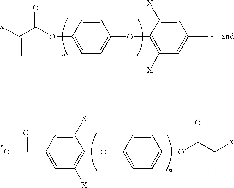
C(C1=CC([X])=C(OC2=CC=C(OC(C([x])=C)=O)C=C2)C([X])=C1)(=O)O.C1=CC(OC(C([x])=C)=O)=CC=C1OC1=C([X])C=C(C)C=C1[X]
